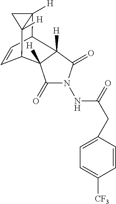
C1C2([H])C3C=CC(C12[H])C1([H])C(=O)N(NC(=O)CC2=CC=C([CF3])C=C2)C(=O)C31[H]
